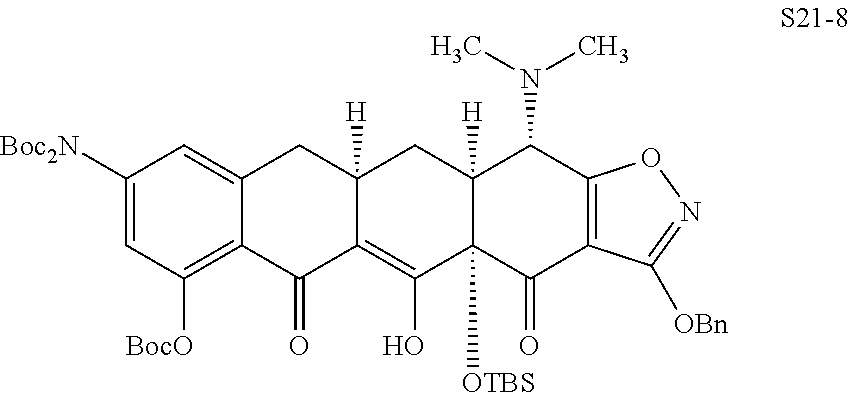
C1([Boc2N])=CC([BocO])=C2C(=C1)CC1([H])C(=C(O)C3([OTBS])C([H])(C1)C(N(C)C)C1=C(C3=O)C([OBn])=NO1)C2=O
